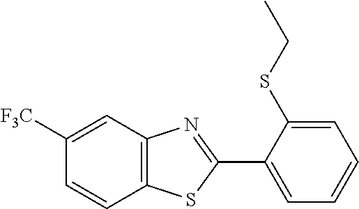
C12=C(C=C([F3C])C=C1)N=C(C1=CC=CC=C1SCC)S2
